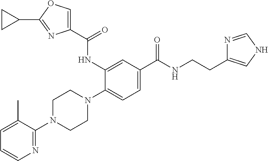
C1=C(C)C(N2CCN(C3=CC=C(C(NCCC4=CNC=N4)=O)C=C3NC(C3=COC(C4CC4)=N3)=O)CC2)=NC=C1
